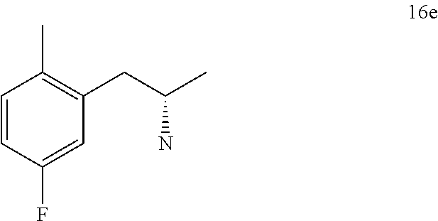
C1=CC(C)=C(CC(C)N)C=C1F
